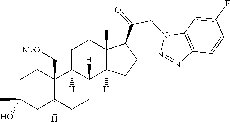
C1C(C)(O)CC2([H])C(C[MeO])(C1)C1([H])C([H])(CC2)C2([H])C(C)(CC1)C(C(=O)CN1N=NC3=C1C=C(F)C=C3)CC2
